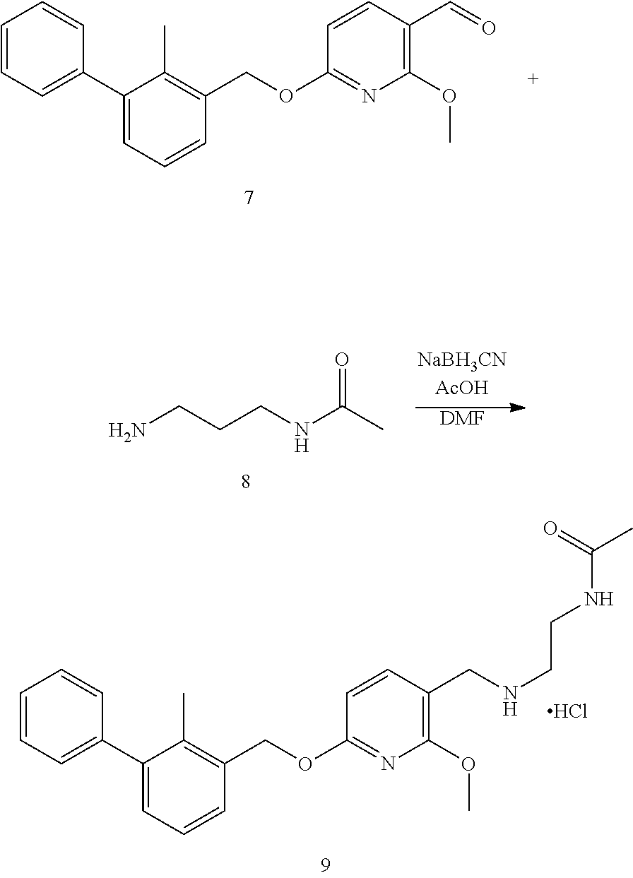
C1=CC=C(C2=CC=CC(COC3=NC(OC)=C(C=O)C=C3)=C2C)C=C1.NCCCNC(C)=O.[DMF].C1=CC=C(C2=CC=CC(COC3=NC(OC)=C(CNCCNC(=O)C)C=C3)=C2C)C=C1.Cl
